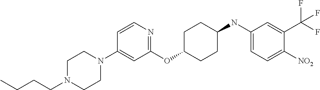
C1(OC2CCC(NC3=CC=C([NO2])C(C(F)(F)F)=C3)CC2)=NC=CC(N2CCN(CCCC)CC2)=C1
